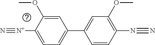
C1([N+]#N)=CC=C(C2=CC(OC)=C(N#N)C=C2)C=C1OC
